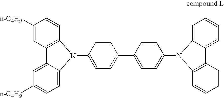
C1=C2C(=CC([n-C4H9])=C1)C1=C(C=CC([n-C4H9])=C1)N2C1=CC=C(C2=CC=C(N3C4=C(C=CC=C4)C4=CC=CC=C43)C=C2)C=C1
